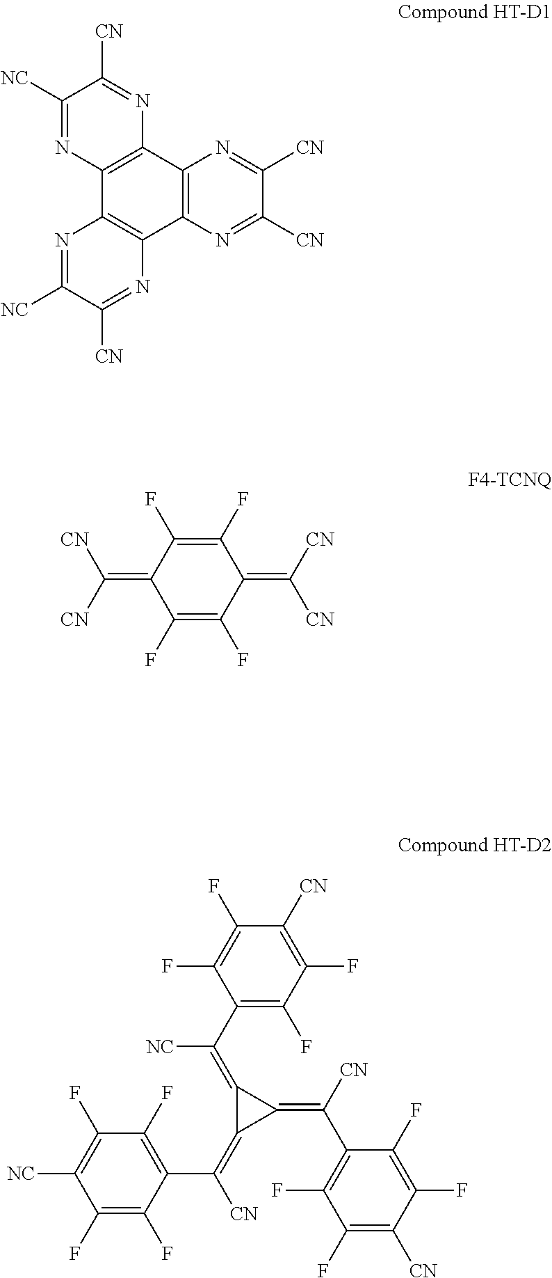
C1([NC])=NC2=C(N=C1[CN])C1=C(C3=C2N=C([NC])C([CN])=N3)N=C([CN])C([CN])=N1.C1(F)=C(F)C(=C([CN])[CN])C(F)=C(F)C1=C([CN])[CN].C1(F)=C(F)C(C(=C2C(=C([NC])C3=C(F)C(F)=C([CN])C(F)=C3F)C2=C(C2=C(F)C(F)=C([CN])C(F)=C2F)[CN])[CN])=C(F)C(F)=C1[NC]
